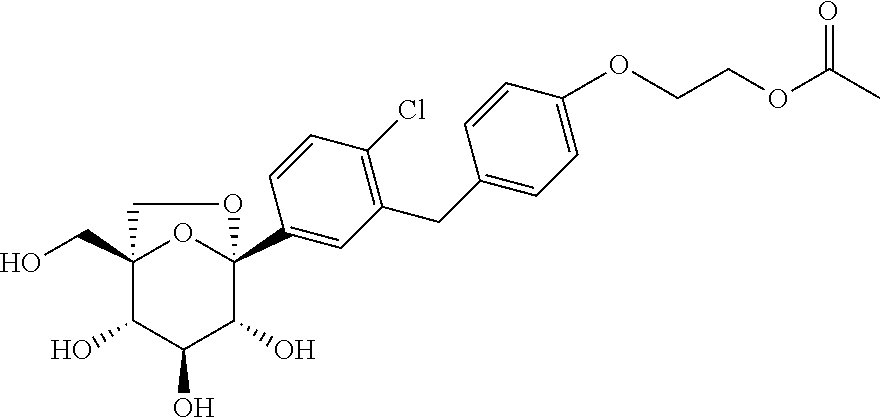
C12(CO)C(O)C(O)C(O)C(C3=CC(CC4=CC=C(OCCOC(C)=O)C=C4)=C(Cl)C=C3)(O1)OC2
